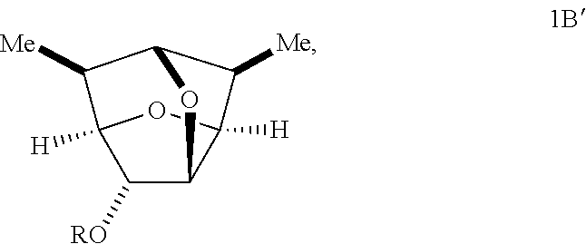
C1([RO])C2C3([H])C([Me])C(C([Me])C1([H])O3)O2
